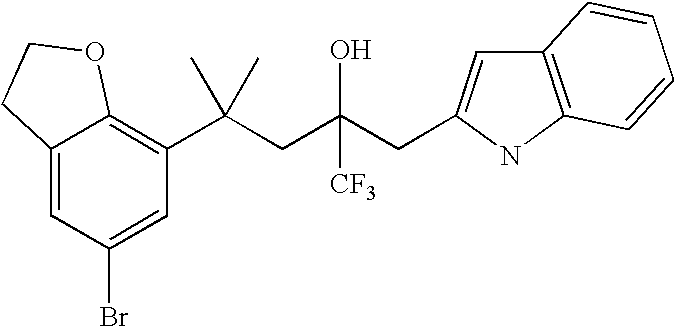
C12=CC(Br)=CC(C(CC(CC3=CC4=C(N3)C=CC=C4)(O)[CF3])(C)C)=C1OCC2
